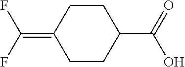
C1CC(C(=O)O)CCC1=C(F)F
